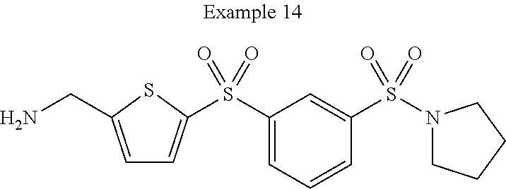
C1=C(CN)SC(S(C2=CC=CC(S(N3CCCC3)(=O)=O)=C2)(=O)=O)=C1
